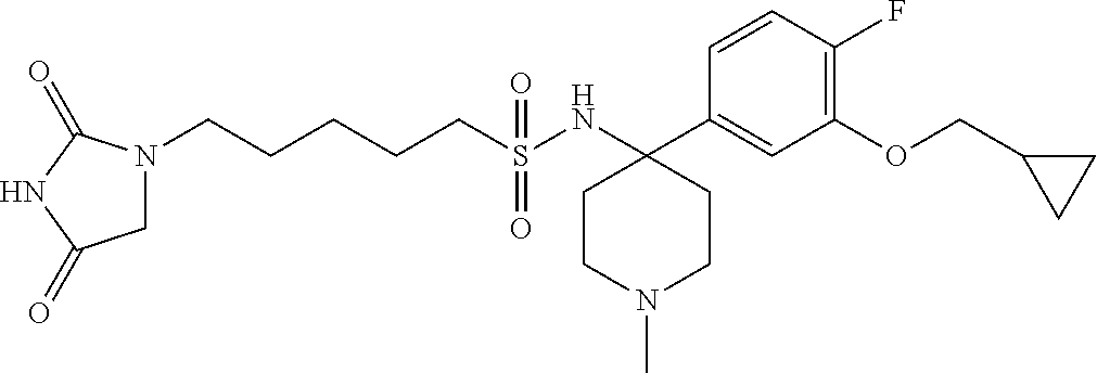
N1(CCCCCS(NC2(C3=CC(OCC4CC4)=C(F)C=C3)CCN(C)CC2)(=O)=O)CC(=O)NC1=O
